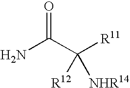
NC(C([R11])([R12])[NHR14])=O
